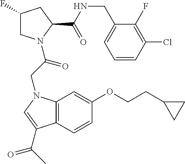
C12=C(C=CC(OCCC3CC3)=C1)C(C(C)=O)=CN2CC(=O)N1CC(F)CC1C(NCC1=CC=CC(Cl)=C1F)=O
